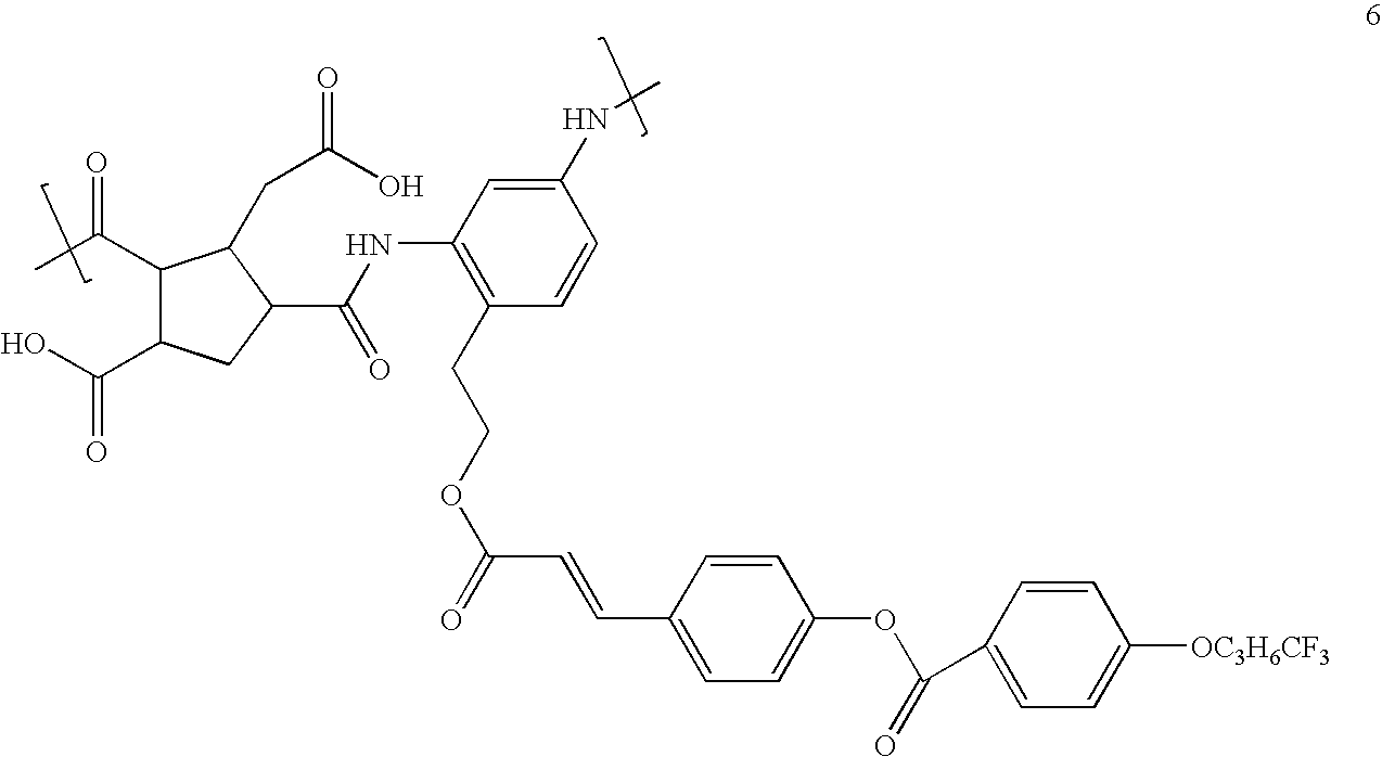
C1(C(C)=O)C(C(O)=O)CC(C(=O)NC2=C(CCOC(=O)C=CC3=CC=C(OC(=O)C4=CC=C([OC3H6CF3])C=C4)C=C3)C=CC(NC)=C2)C1CC(O)=O
